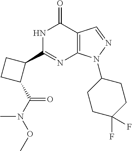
N1C(C2CCC2C(N(OC)C)=O)=NC2=C(C1=O)C=NN2C1CCC(F)(F)CC1
